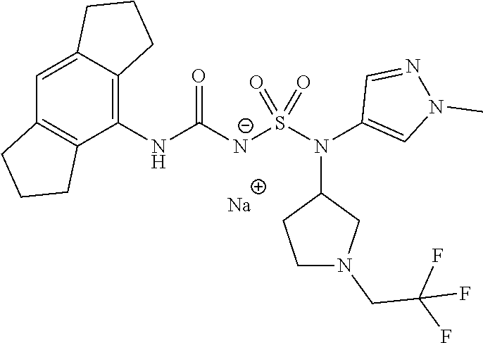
[Na].C1(NC([N-]S(N(C2=CN(C)N=C2)C2CCN(CC(F)(F)F)C2)(=O)=O)=O)=C2C(=CC3=C1CCC3)CCC2
